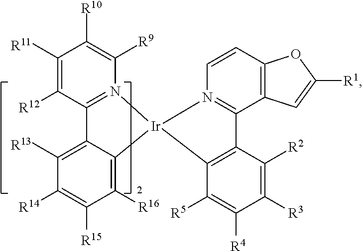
C1([R13])=C2C(=C([R16])C([R15])=C1[R14])[Ir]1(N3=C2C([R12])=C([R11])C([R10])=C3[R9])N2=C(C3=C(C=C2)OC([R1])=C3)C2=C1C([R5])=C([R4])C([R3])=C2[R2]
